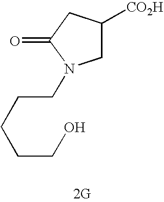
C1([CO2H])CN(CCCCCO)C(=O)C1
